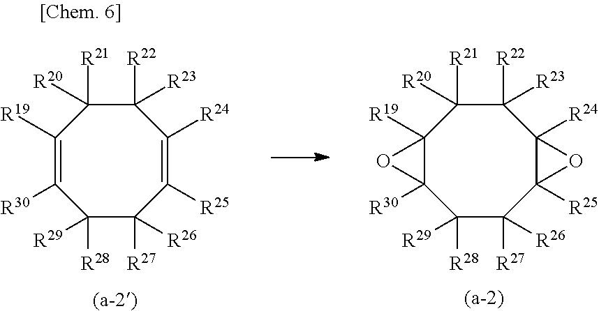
C1([R29])([R28])C([R27])([R26])C2([R25])C([R24])(C([R22])([R23])C([R21])([R20])C3([R19])C1([R30])O3)O2.C1([R29])([R28])C([R27])([R26])C([R25])=C([R24])C([R22])([R23])C([R21])([R20])C([R19])=C1[R30]
